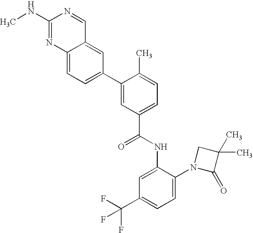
C12=CC=C(C3=CC(C(=O)NC4=CC(C(F)(F)F)=CC=C4N4C(=O)C(C)(C)C4)=CC=C3C)C=C1C=NC(NC)=N2
